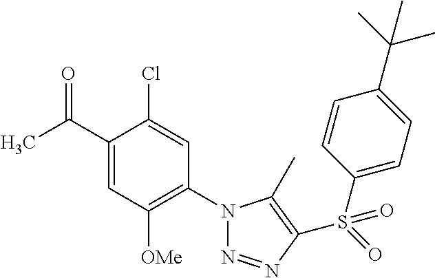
C1(C(C)=O)=CC([OMe])=C(N2N=NC(S(=O)(C3=CC=C(C(C)(C)C)C=C3)=O)=C2C)C=C1Cl
